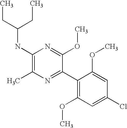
C1(NC(CC)CC)=C(C)N=C(C2=C(OC)C=C(Cl)C=C2OC)C(OC)=N1
